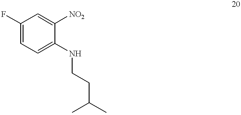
C1(F)=CC=C(NCCC(C)C)C([NO2])=C1
